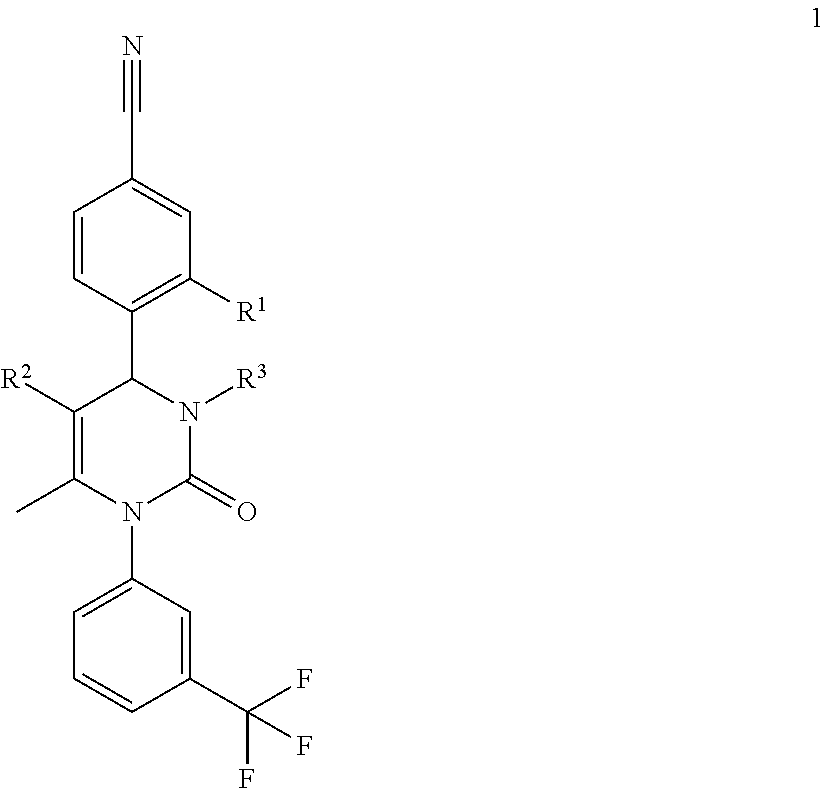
C1([R2])=C(C)N(C2=CC=CC(C(F)(F)F)=C2)C(=O)N([R3])C1C1=C([R1])C=C(C#N)C=C1
